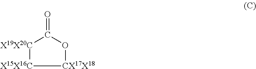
[CX17X18]1OC(=O)[X19X20C][X15X16C]1
